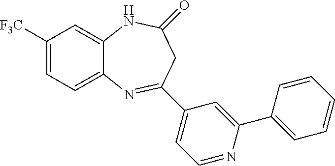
C1([F3C])=CC=C2C(=C1)NC(=O)CC(C1=CC=NC(C3=CC=CC=C3)=C1)=N2
